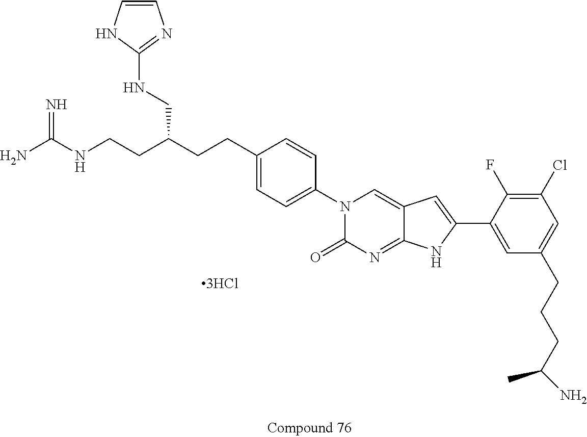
C1(CCC(CCNC(N)=N)CNC2=NC=CN2)=CC=C(N2C(=O)N=C3C(=C2)C=C(C2=CC(CCCC(N)C)=CC(Cl)=C2F)N3)C=C1
